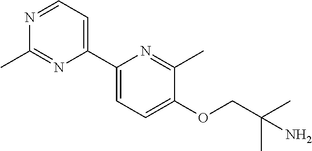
C1(C2=CC=NC(C)=N2)=CC=C(OCC(C)(C)N)C(C)=N1
